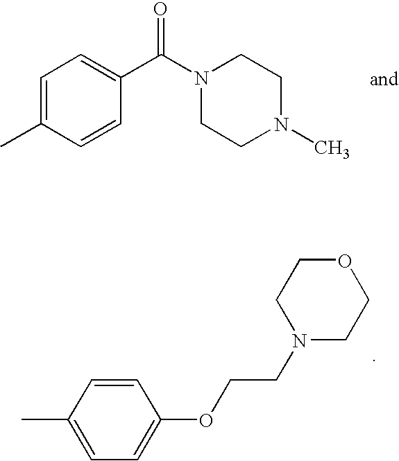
C1=C(C)C=CC(C(N2CCN(C)CC2)=O)=C1.C1(C)=CC=C(OCCN2CCOCC2)C=C1
